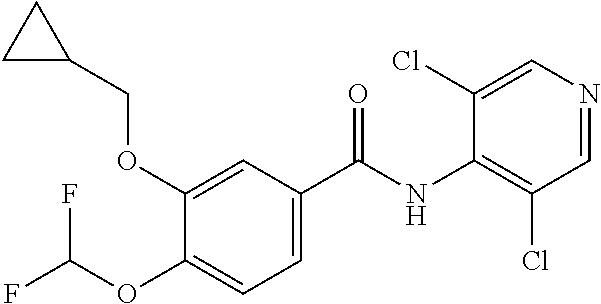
C1(OCC2CC2)=CC(C(NC2=C(Cl)C=NC=C2Cl)=O)=CC=C1OC(F)F
